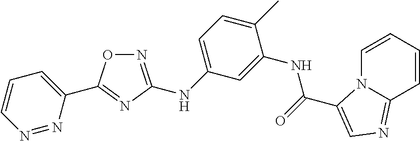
N1=C(NC2=CC=C(C)C(NC(=O)C3=CN=C4N3C=CC=C4)=C2)N=C(C2=CC=CN=N2)O1
